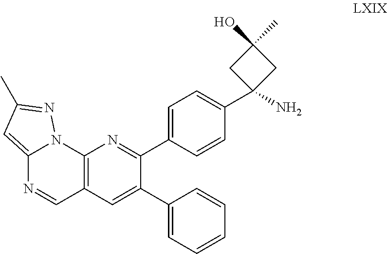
C12=C(C=C(C3=CC=CC=C3)C(C3=CC=C(C4(N)CC(C)(O)C4)C=C3)=N1)C=NC1=CC(C)=NN21
